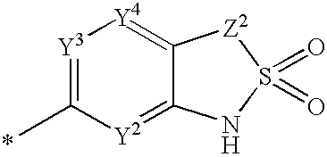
[Y3]1=C(C)[Y2]=C2C(=[Y4]1)[Z2]S(=O)(=O)N2
